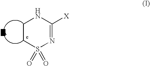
C1CS(=O)(=O)N=C([X])N1
